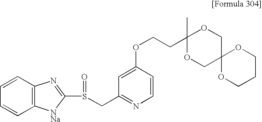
C1=CC2=C(C=C1)[NNa]C(S(=O)CC1=NC=CC(OCCC3(C)OCC4(CO3)OCCCO4)=C1)=N2
